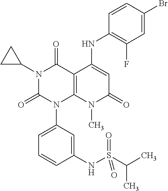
C1(NC2=CC(=O)N(C)C3=C2C(=O)N(C2CC2)C(=O)N3C2=CC=CC(NS(C(C)C)(=O)=O)=C2)=C(F)C=C(Br)C=C1
